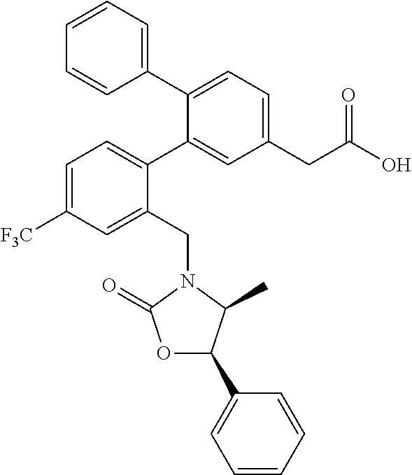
C1=C([F3C])C=C(CN2C(=O)OC(C3=CC=CC=C3)C2C)C(C2=CC(CC(=O)O)=CC=C2C2=CC=CC=C2)=C1
